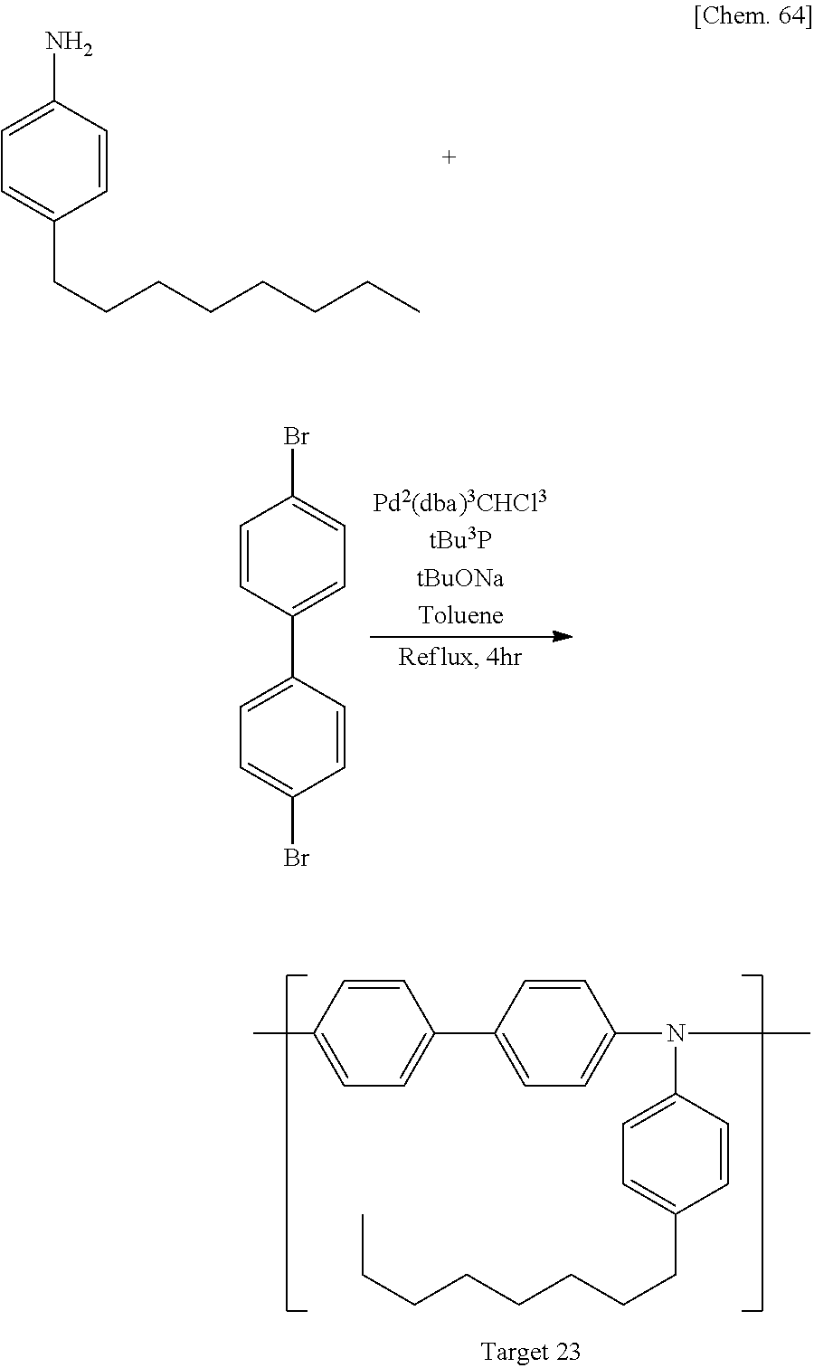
CC1=CC=C(C2=CC=C(N(C)C3=CC=C(CCCCCCCC)C=C3)C=C2)C=C1.C1=C(N)C=CC(CCCCCCCC)=C1.C1=CC(C2=CC=C(Br)C=C2)=CC=C1Br
